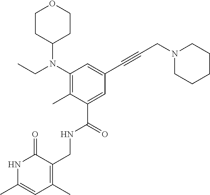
N1C(C)=CC(C)=C(CNC(C2=CC(C#CCN3CCCCC3)=CC(N(CC)C3CCOCC3)=C2C)=O)C1=O
